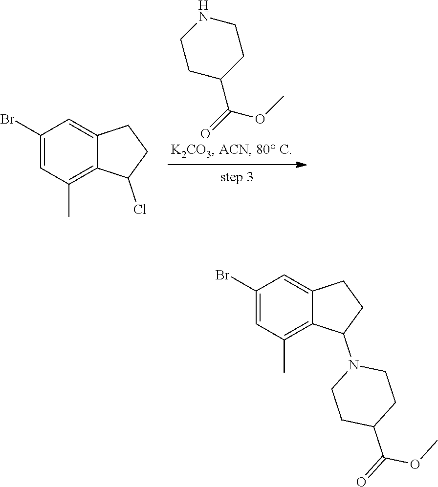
C1CC(C(=O)OC)CCN1.C1(Br)=CC(C)=C2C(=C1)CCC2Cl.C1(Br)=CC(C)=C2C(=C1)CCC2N1CCC(C(=O)OC)CC1
